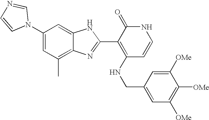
C1(C)=C2C(=CC(N3C=NC=C3)=C1)NC(C1=C(NCC3=CC([OMe])=C([OMe])C([OMe])=C3)C=CNC1=O)=N2
